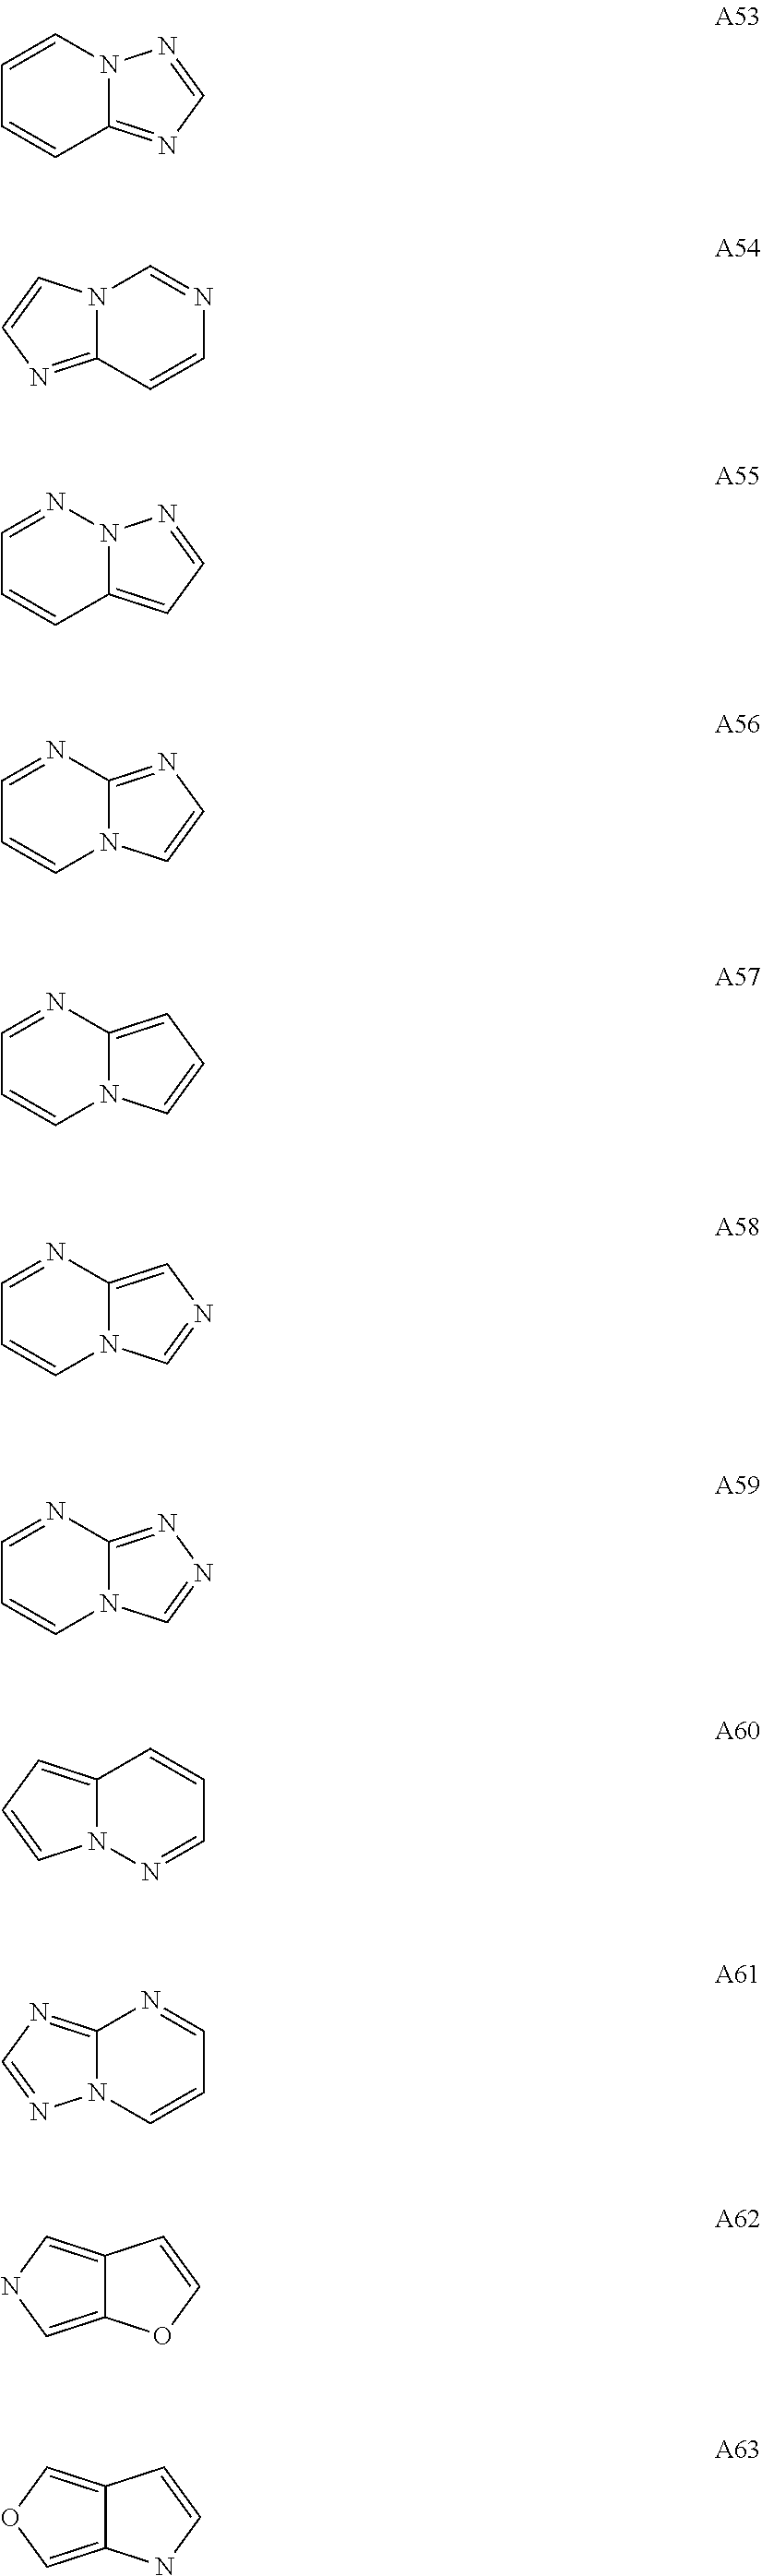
C1=CN2C(=NC=N2)C=C1.N12C(=NC=C1)C=CN=C2.C1=NN2C(=CC=N2)C=C1.C1=NC2=NC=CN2C=C1.C1=NC2=CC=CN2C=C1.C1=NC2=CN=CN2C=C1.C1=NC2=NN=CN2C=C1.C12=CC=CN1N=CC=C2.C12=NC=NN1C=CC=N2.C12=CNC=C1C=CO2.C12=COC=C1C=CN2
